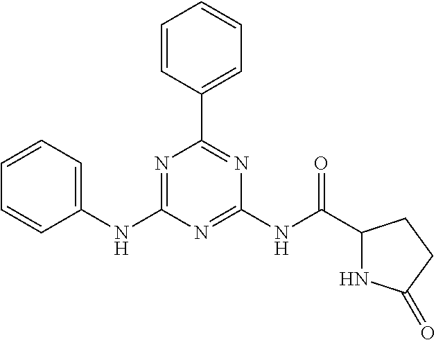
C1=CC(C2=NC(NC(C3NC(=O)CC3)=O)=NC(NC3=CC=CC=C3)=N2)=CC=C1
